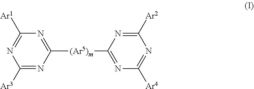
C1([Ar3])=NC([(Ar5)m]C2=NC([Ar4])=NC([Ar2])=N2)=NC([Ar1])=N1
